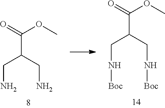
C(C(CN[Boc])CN[Boc])(=O)OC.C(C(CN)CN)(=O)OC
